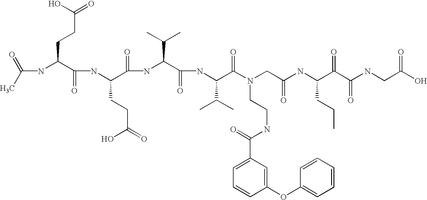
C(NC(C(NC(C(=O)NC(C(=O)NC(C(=O)N(CC(=O)NC(C(C(NCC(=O)O)=O)=O)CCC)CCNC(C1=CC=CC(OC2=CC=CC=C2)=C1)=O)C(C)C)C(C)C)CCC(=O)O)=O)CCC(=O)O)(C)=O
